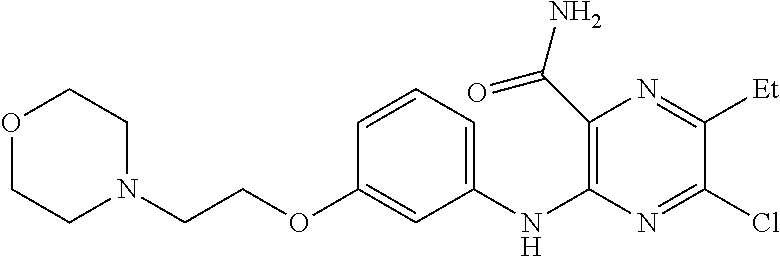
C1=CC=C(NC2=C(C(N)=O)N=C([Et])C(Cl)=N2)C=C1OCCN1CCOCC1
